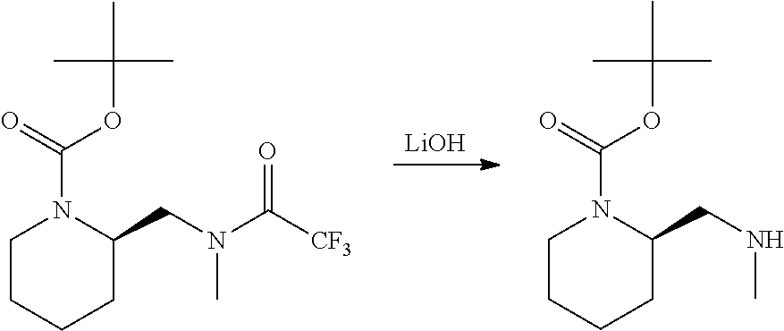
[LiOH].C(NC)C1N(C(=O)OC(C)(C)C)CCCC1.C(N(C([CF3])=O)C)C1N(C(=O)OC(C)(C)C)CCCC1
